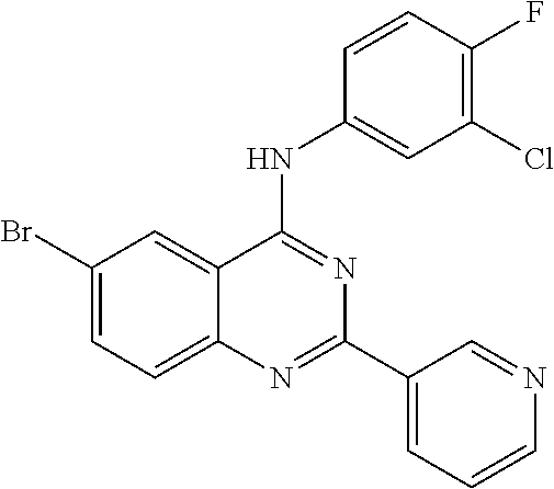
C1(Br)=CC=C2C(=C1)C(NC1=CC(Cl)=C(F)C=C1)=NC(C1=CC=CN=C1)=N2
